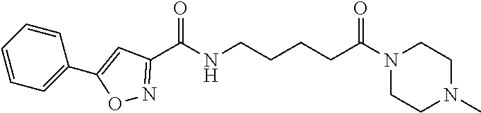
C1=CC(C2=CC(C(NCCCCC(N3CCN(C)CC3)=O)=O)=NO2)=CC=C1
